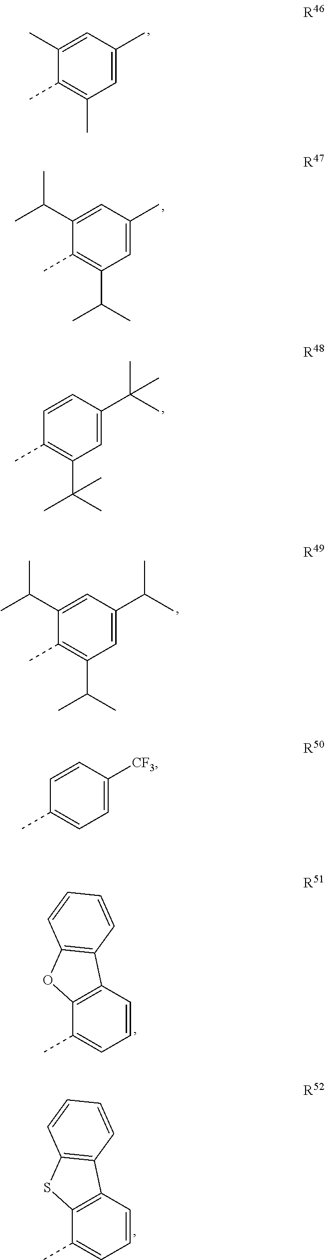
C1(C)=CC(C)=CC(C)=C1C.C1(C(C)C)=CC(C)=CC(C(C)C)=C1C.C1=CC(C(C)(C)C)=CC(C(C)(C)C)=C1C.C1(C(C)C)=CC(C(C)C)=CC(C(C)C)=C1C.C12=C(C=CC=C1C)C1=C(O2)C=CC=C1.C12=C(C=CC=C1C)C1=C(S2)C=CC=C1.CC1=CC=C([CF3])C=C1
